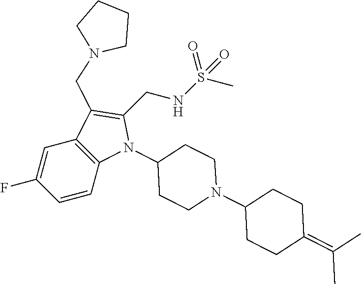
C1(CNS(=O)(C)=O)=C(CN2CCCC2)C2=C(N1C1CCN(C3CCC(=C(C)C)CC3)CC1)C=CC(F)=C2
